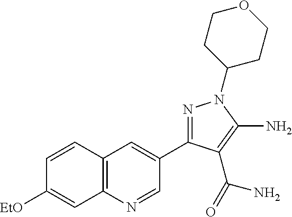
C1=CC2=C(C=C1[EtO])N=CC(C1=NN(C3CCOCC3)C(N)=C1C(N)=O)=C2
